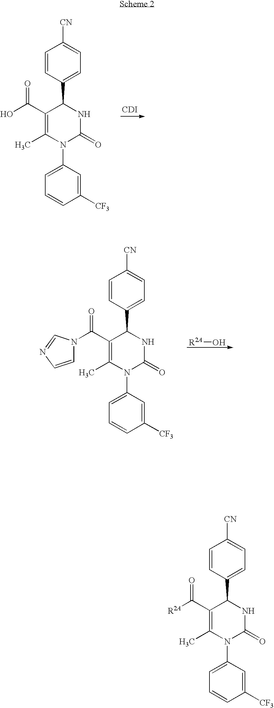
C1(N2C(=O)NC(C3=CC=C([CN])C=C3)C(C(O)=O)=C2C)=CC=CC([CF3])=C1.[CDI].[R2A]O.C1(N2C(=O)NC(C3=CC=C([CN])C=C3)C(C(=O)N3C=CN=C3)=C2C)=CC=CC([CF3])=C1.C1(N2C(=O)NC(C3=CC=C([CN])C=C3)C(C(=O)[R2A])=C2C)=CC=CC([CF3])=C1
